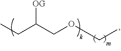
[OG]C(COCC)CC
